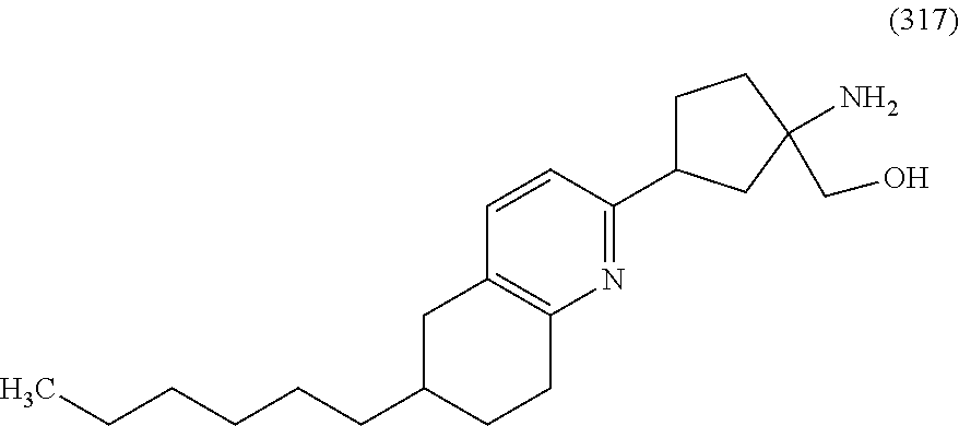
C1C(CCCCCC)CCC2=C1C=CC(C1CCC(N)(CO)C1)=N2
